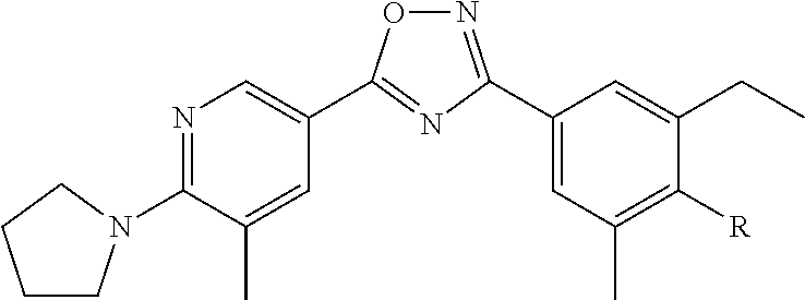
N1=C(C2=CC(C)=C([R])C(CC)=C2)N=C(C2=CN=C(N3CCCC3)C(C)=C2)O1
